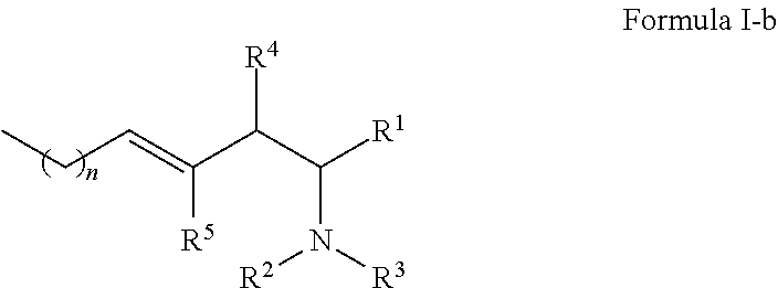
C(C(C([R1])N([R3])[R2])[R4])(=CCC)[R5]
